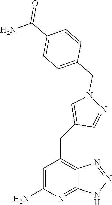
C1=C(N)N=C2C(=C1CC1=CN(CC3=CC=C(C(=O)N)C=C3)N=C1)N=NN2
